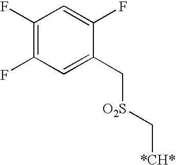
C1(F)=C(F)C=C(C[O2S]C[*CH*])C(F)=C1
